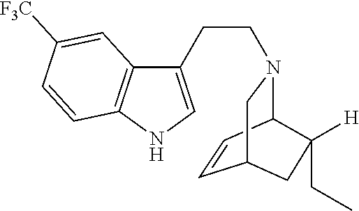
C1=CC2N(CCC3=CNC4=C3C=C([F3C])C=C4)CC1CC2([H])CC
